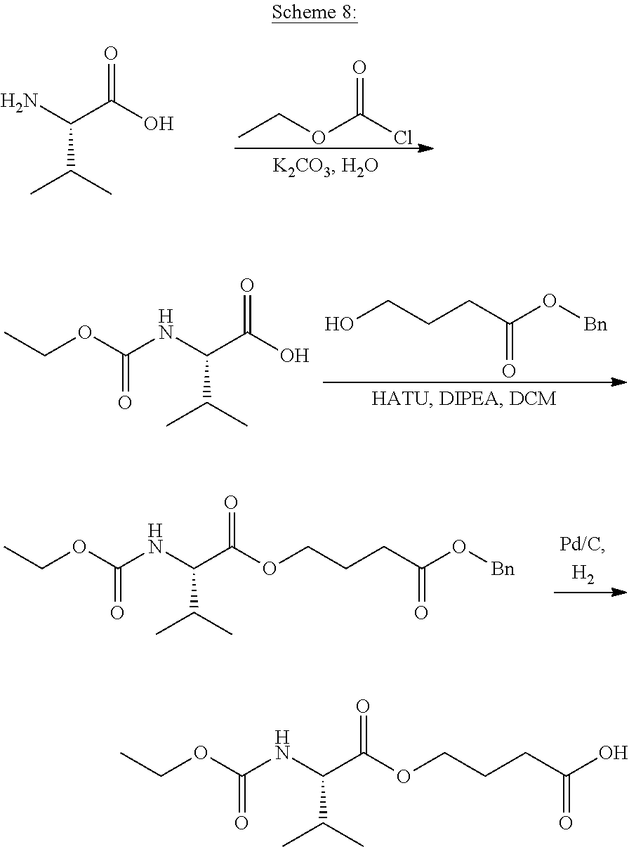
CCOC(Cl)=O.NC(C(O)=O)C(C)C.OCCCC(O[Bn])=O.CCOC(NC(C(O)=O)C(C)C)=O.CCOC(NC(C(OCCCC(O[Bn])=O)=O)C(C)C)=O.CCOC(NC(C(OCCCC(O)=O)=O)C(C)C)=O
